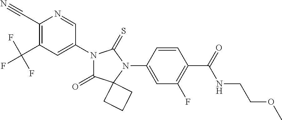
C1(C#N)=C(C(F)(F)F)C=C(N2C(=O)C3(N(C4=CC(F)=C(C(=O)NCCOC)C=C4)C2=S)CCC3)C=N1
